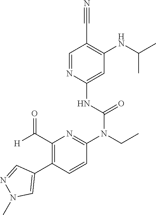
C1=NC(NC(N(CC)C2=NC(C([H])=O)=C(C3=CN(C)N=C3)C=C2)=O)=CC(NC(C)C)=C1C#N
